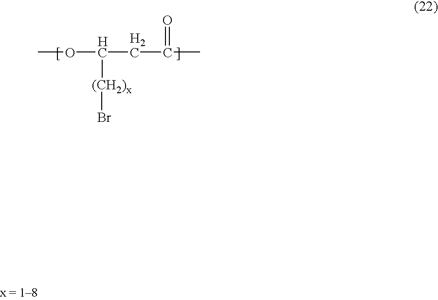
O(C(CC(C)=O)[(CH2)x]Br)C
